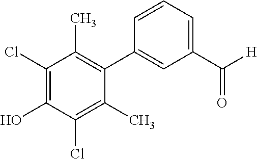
C1(Cl)=C(O)C(Cl)=C(C)C(C2=CC(C([H])=O)=CC=C2)=C1C
